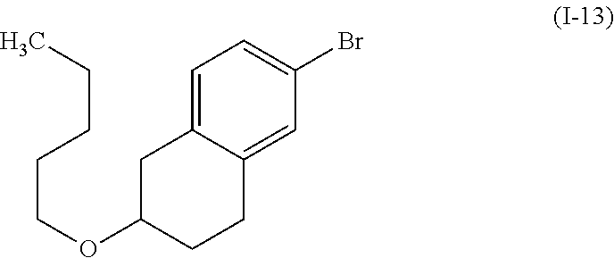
C1=C2C(=CC(Br)=C1)CCC(OCCCCC)C2
